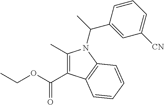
C1(C)=C(C(OCC)=O)C2=C(N1C(C)C1=CC([CN])=CC=C1)C=CC=C2
